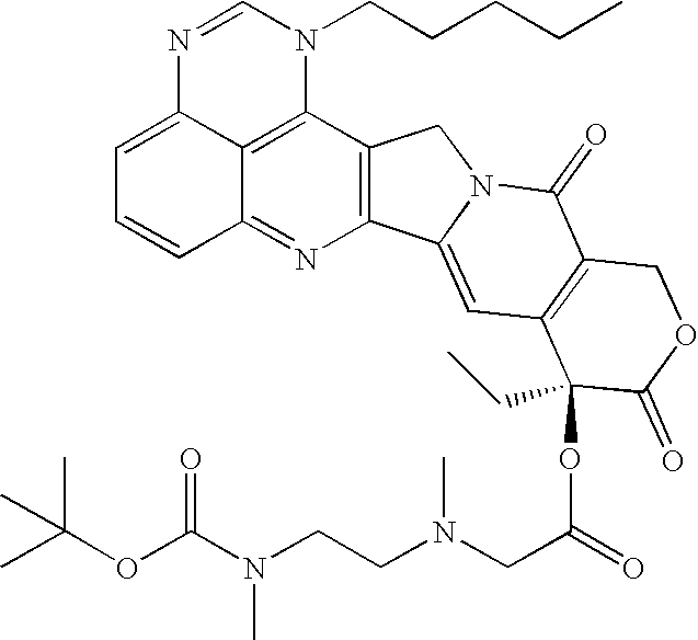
C1=C2C3=C(C4=C(N=C3C=C1)C1=CC3=C(C(=O)N1C4)COC(=O)C3(CC)OC(CN(CCN(C(OC(C)(C)C)=O)C)C)=O)N(CCCCC)C=N2
